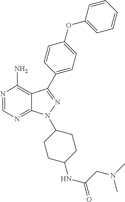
N1=CN=C2C(=C1N)C(C1=CC=C(OC3=CC=CC=C3)C=C1)=NN2C1CCC(NC(CN(C)C)=O)CC1
